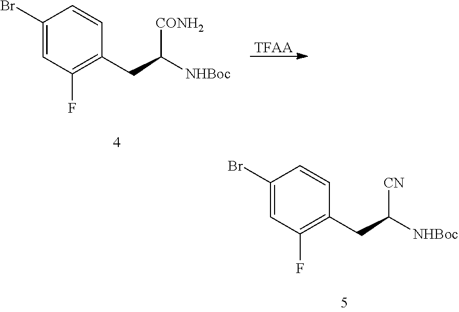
C1(CC([NHBoc])[CN])=C(F)C=C(Br)C=C1.[TFAA].C1(CC([NHBoc])[CONH2])=C(F)C=C(Br)C=C1
